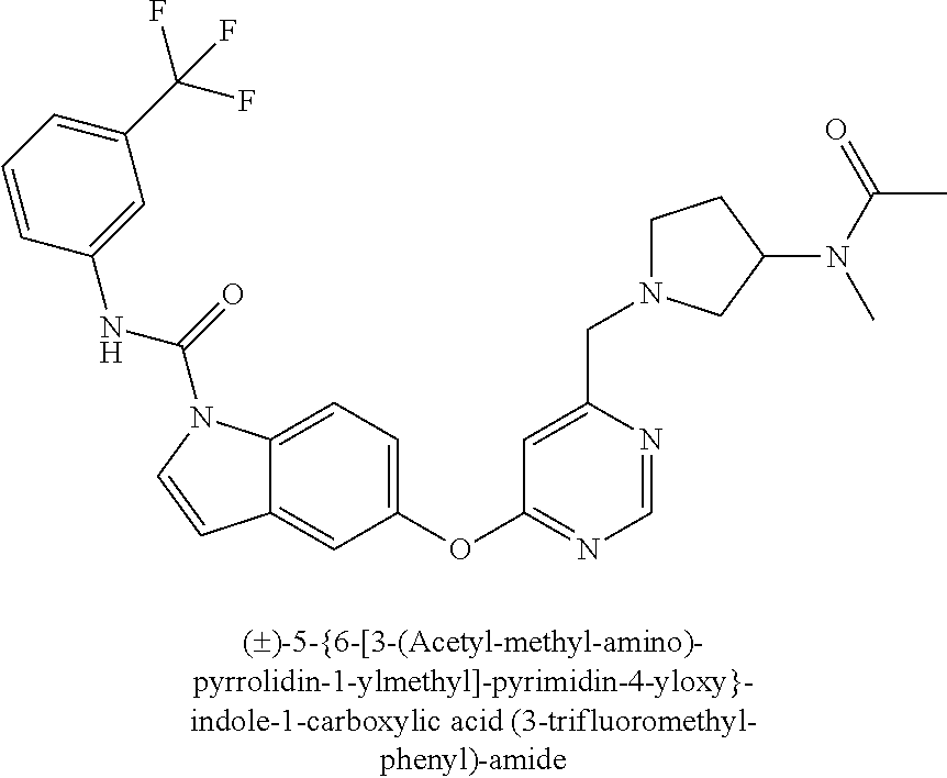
C12=CC=C(OC3=NC=NC(CN4CCC(N(C(C)=O)C)C4)=C3)C=C1C=CN2C(=O)NC1=CC(C(F)(F)F)=CC=C1
